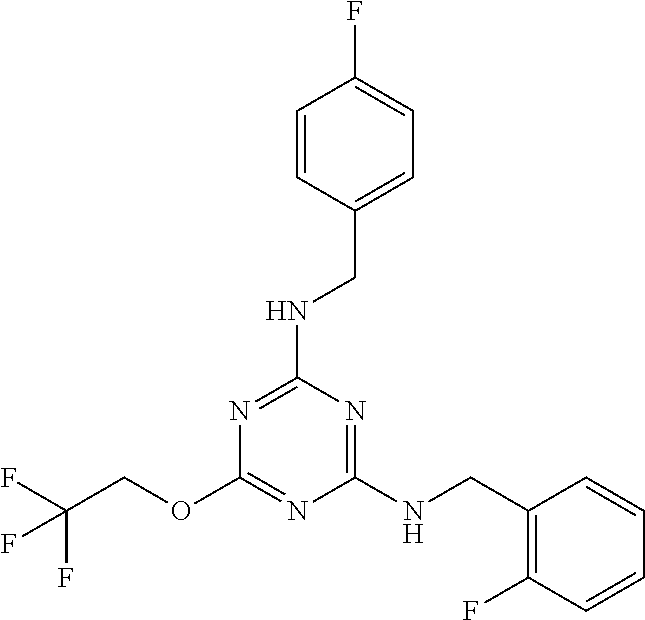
O(C1=NC(NCC2=C(F)C=CC=C2)=NC(NCC2=CC=C(F)C=C2)=N1)CC(F)(F)F
